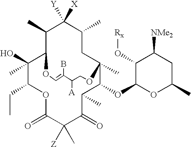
C1(C)C2C(O)(C)C(CC)OC(=O)C([Z])(C)C(=O)C(C)C(OC3OC(C)CC([NMe2])C3O[Rx])C(C)(CC(C)C1([X])[Y])OCC([A])C(B)=CO2
